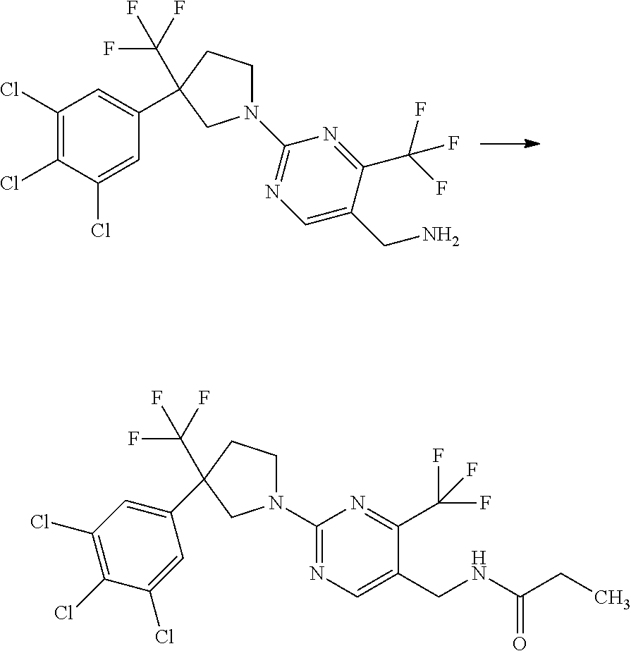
C1(Cl)=C(Cl)C(Cl)=CC(C2(C(F)(F)F)CCN(C3=NC=C(CN)C(C(F)(F)F)=N3)C2)=C1.C1(Cl)=C(Cl)C(Cl)=CC(C2(C(F)(F)F)CCN(C3=NC=C(CNC(CC)=O)C(C(F)(F)F)=N3)C2)=C1
